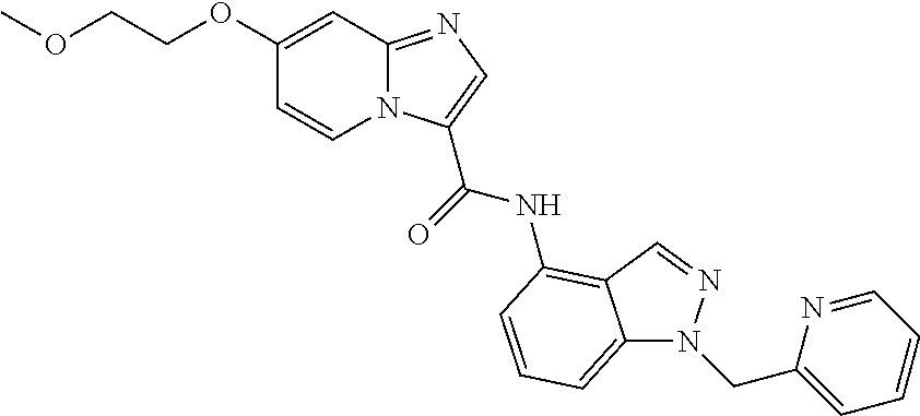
N12C(=NC=C1C(=O)NC1=C3C(=CC=C1)N(CC1=CC=CC=N1)N=C3)C=C(OCCOC)C=C2
